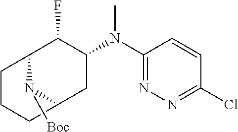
C1(N(C2=NN=C(Cl)C=C2)C)C(F)C2CCCC(C1)N2[Boc]
